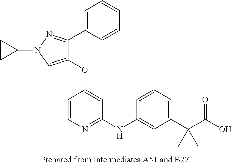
C1(OC2=CC(NC3=CC(C(C(O)=O)(C)C)=CC=C3)=NC=C2)=CN(C2CC2)N=C1C1=CC=CC=C1
